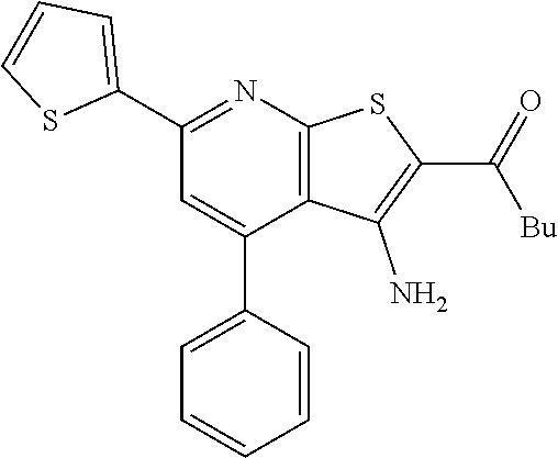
C1(C2=NC3=C(C(C4=CC=CC=C4)=C2)C(N)=C(C(=O)[Bu])S3)=CC=CS1
